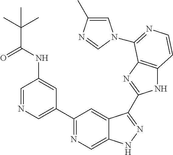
C1=NC=C(C2=NC=C3C(=C2)C(C2=NC4=C(N2)C=CN=C4N2C=C(C)N=C2)=NN3)C=C1NC(C(C)(C)C)=O
